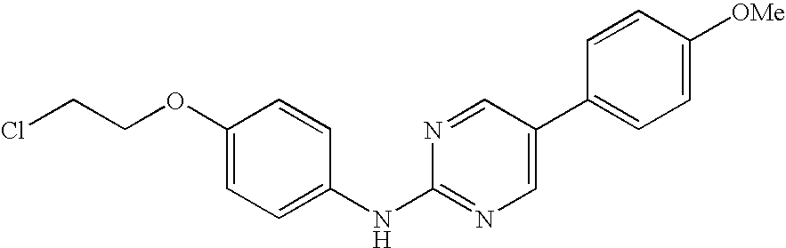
C1=CC([OMe])=CC=C1C1=CN=C(NC2=CC=C(OCCCl)C=C2)N=C1
